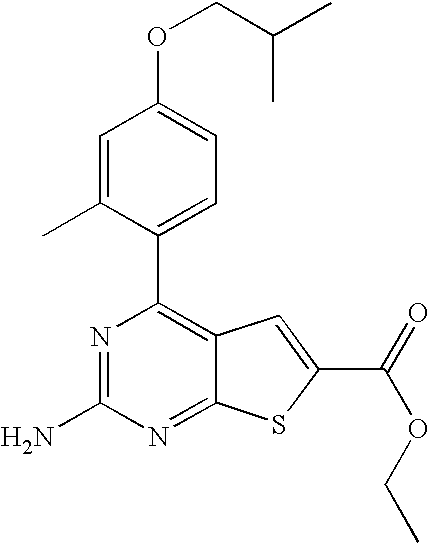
N1=C(N)N=C2C(=C1C1=CC=C(OCC(C)C)C=C1C)C=C(C(=O)OCC)S2
